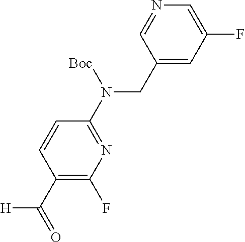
C1(N(CC2=CC(F)=CN=C2)[Boc])=NC(F)=C(C(=O)[H])C=C1
